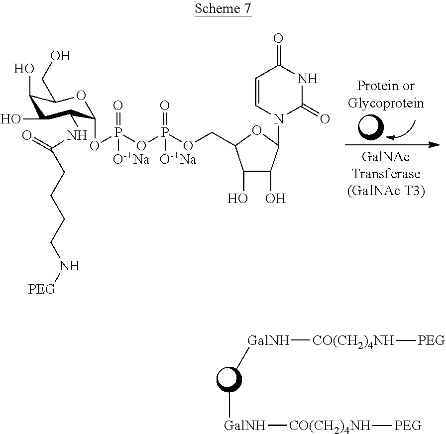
C1(O)C(O)C(N2C=CC(=O)NC2=O)OC1COP(OP(OC1C(NC(=O)CCCCN[PEG])C(O)C(O)C(CO)O1)(=O)[O-+Na])(=O)[O-+Na].C[GalNH][CO(CH2)4NH][PEG].C[GalNH][CO(CH2)4NH][PEG]
